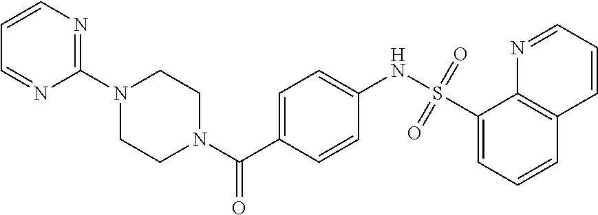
C1(N2CCN(C(C3=CC=C(NS(C4=CC=CC5=C4N=CC=C5)(=O)=O)C=C3)=O)CC2)=NC=CC=N1
